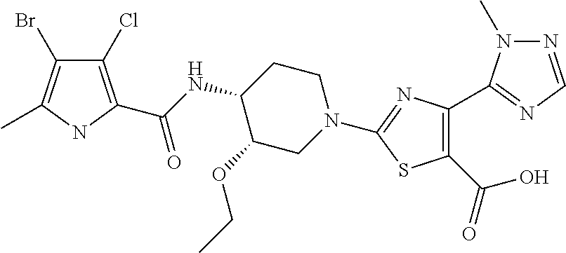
C1(Cl)=C(C(NC2C(OCC)CN(C3=NC(C4=NC=NN4C)=C(C(O)=O)S3)CC2)=O)NC(C)=C1Br
